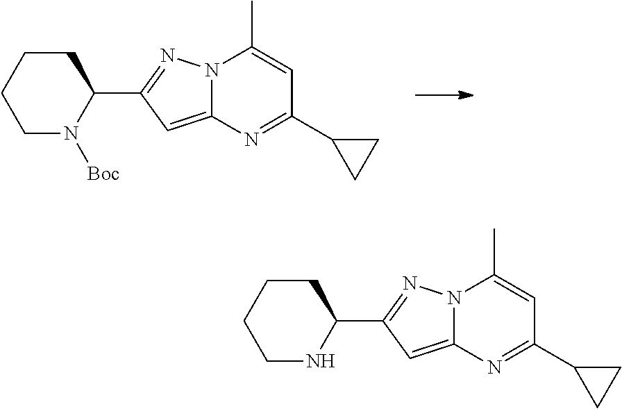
C1CCCN([Boc])C1C1=NN2C(=C1)N=C(C1CC1)C=C2C.C1CCCNC1C1=NN2C(=C1)N=C(C1CC1)C=C2C
